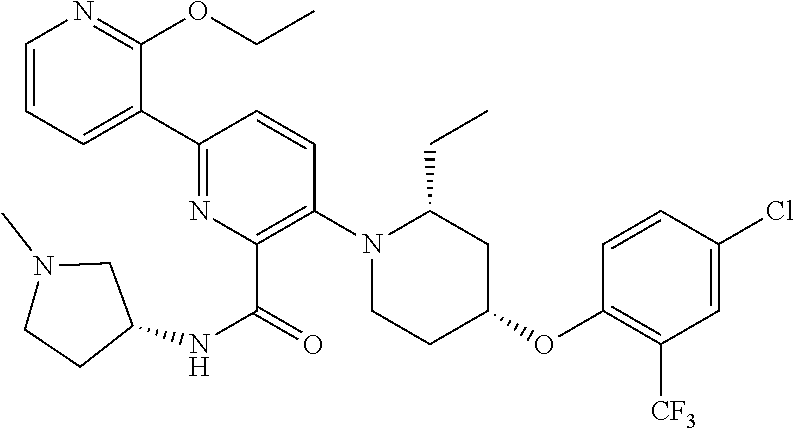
C1(C2=CC=CN=C2OCC)=NC(C(NC2CN(C)CC2)=O)=C(N2CCC(OC3=C([CF3])C=C(Cl)C=C3)CC2CC)C=C1
